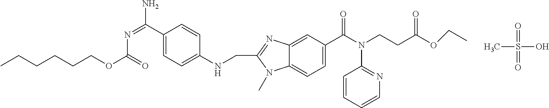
CCCCCCOC(=O)N=C(N)C1=CC=C(NCC2=NC3=CC(C(N(C4=NC=CC=C4)CCC(OCC)=O)=O)=CC=C3N2C)C=C1.CS(=O)(=O)O
